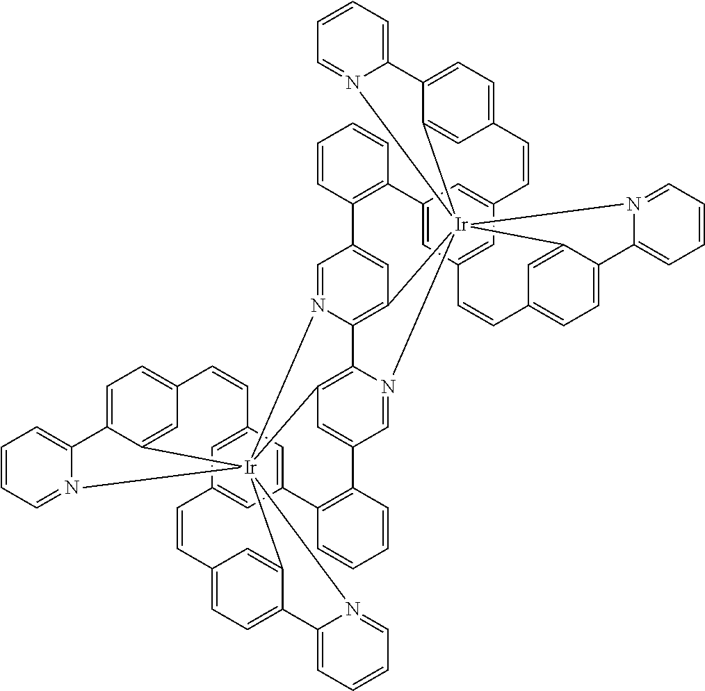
C1=CC2=C(C=C1)C1=CC3=CC(=C1)C=CC1=CC=C4C(=C1)[Ir]15(C6=C7N(=CC2=C6)[Ir]2689C%10=C7N1=CC(=C%10)C1=C(C=CC=C1)C1=CC(=CC(=C1)C=CC1=CC=C(C2=C1)C1=CC=CC=N61)C=CC1=CC=C(C8=C1)C1=CC=CC=N91)(C1=CC(=CC=C1C1=CC=CC=N51)C=C3)N1=CC=CC=C41
